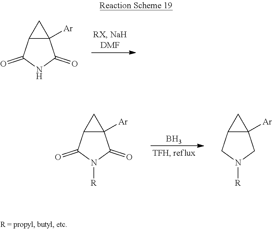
C1C2C1([Ar])C(=O)NC2=O.B.C1C2C1([Ar])C(=O)N([R])C2=O.C1C2C1([Ar])CN([R])C2
